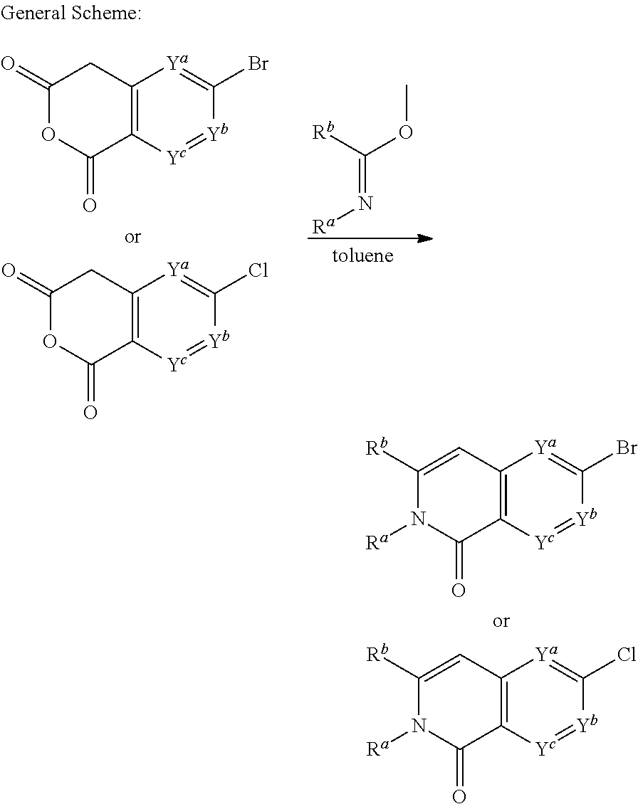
[Yb]1=[Yc]C2=C([Ya]=C1Br)C=C([Rb])N([Ra])C2=O.[Yb]1=[Yc]C2=C([Ya]=C1Cl)C=C([Rb])N([Ra])C2=O.[Rb]C(=N[Ra])OC.[Yb]1=[Yc]C2=C([Ya]=C1Br)CC(=O)OC2=O.[Yb]1=[Yc]C2=C([Ya]=C1Cl)CC(=O)OC2=O
